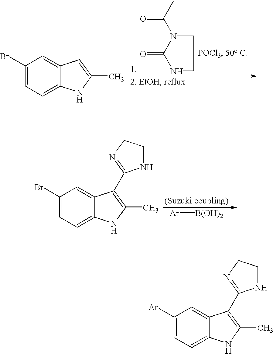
C1([Ar])=CC=C2C(=C1)C(C1=NCCN1)=C(C)N2.C1(Br)=CC=C2C(=C1)C=C(C)N2.N1CCN(C(C)=O)C1=O.C1(Br)=CC=C2C(=C1)C(C1=NCCN1)=C(C)N2.[Ar][B(OH)2]
